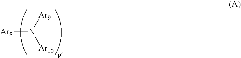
N([Ar8])([Ar9])[Ar10]
